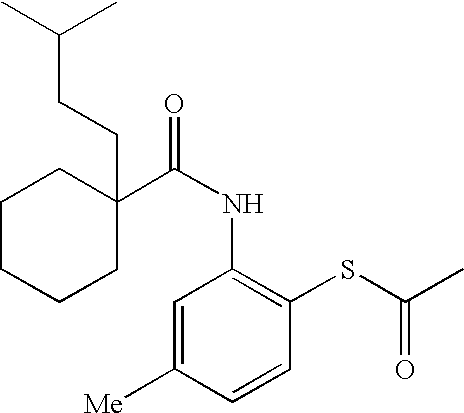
C1C(C(NC2=C(SC(C)=O)C=CC([Me])=C2)=O)(CCC(C)C)CCCC1
